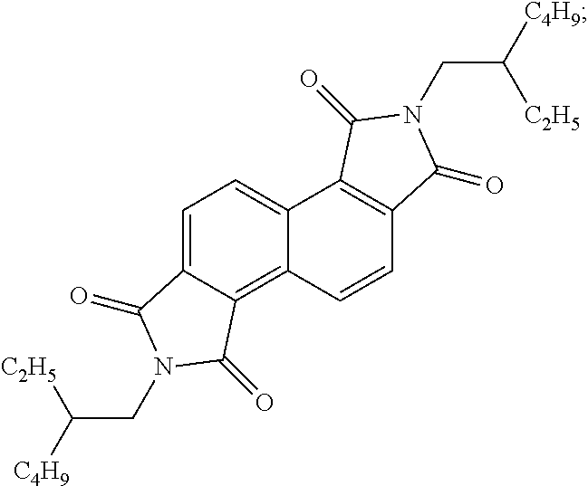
C1=C2C(=C3C(=C1)C1=C(C=C3)C(=O)N(CC([C4H9])[C2H5])C1=O)C(=O)N(CC([C4H9])[C2H5])C2=O
